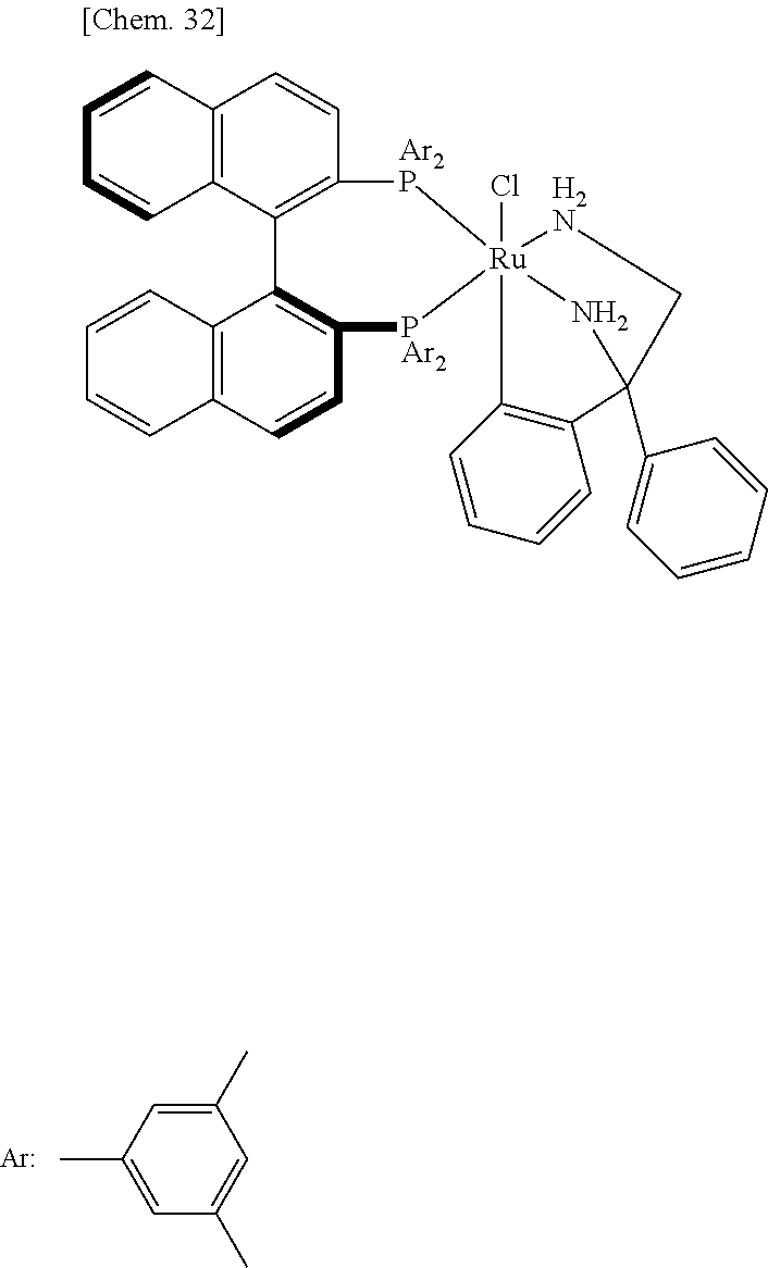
C1(C)=CC(C)=CC(C)=C1.[Ar].C12=C(C=CC3=C1C=CC=C3)[Ar2P][Ru]13(Cl)([PAr2]C4=C2C2=C(C=C4)C=CC=C2)[H2N]CC(C2=CC=CC=C2)(N1)C1=C3C=CC=C1
